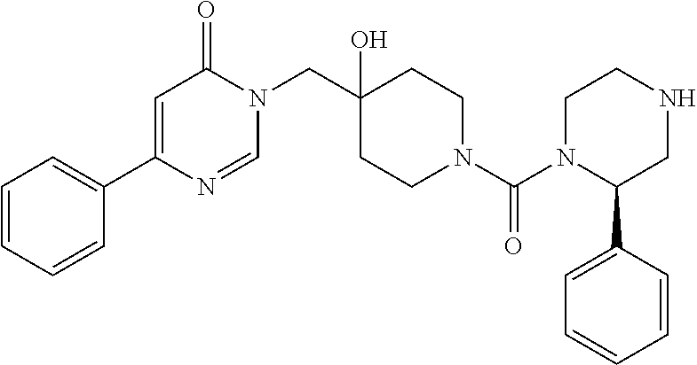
C1=CC=CC(C2CNCCN2C(N2CCC(CN3C=NC(C4=CC=CC=C4)=CC3=O)(O)CC2)=O)=C1
